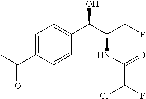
O=C(C1=CC=C(C(C(CF)NC(C(F)Cl)=O)O)C=C1)C
